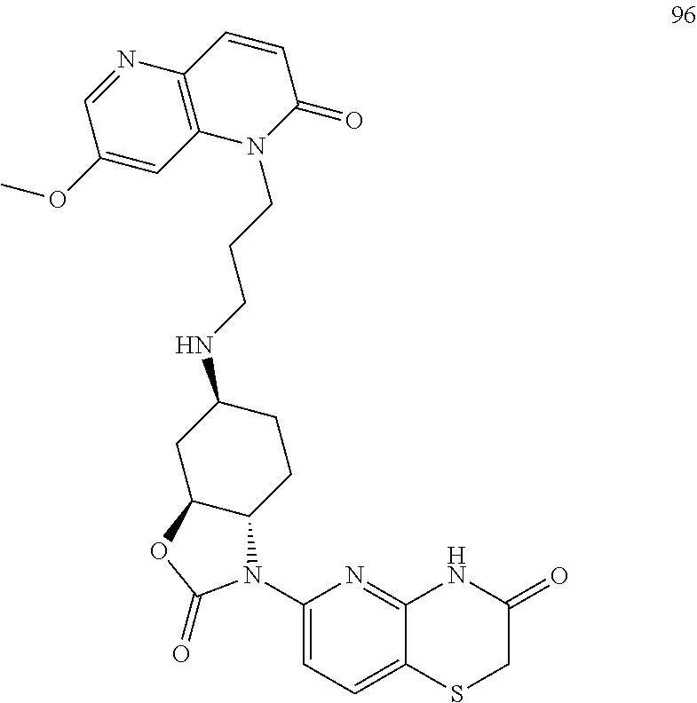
C1(N2C3C(CC(NCCCN4C(=O)C=CC5=C4C=C(OC)C=N5)CC3)OC2=O)=CC=C2C(=N1)NC(=O)CS2
